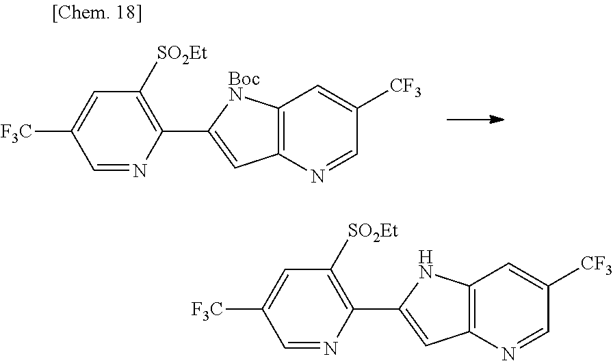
N1=CC([CF3])=CC2=C1C=C(C1=C([SO2Et])C=C([F3C])C=N1)[BocN]2.N1=CC([CF3])=CC2=C1C=C(C1=C([SO2Et])C=C([F3C])C=N1)N2
